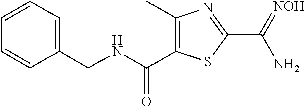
C1(CNC(=O)C2=C(C)N=C(C(=[NOH])N)S2)=CC=CC=C1
